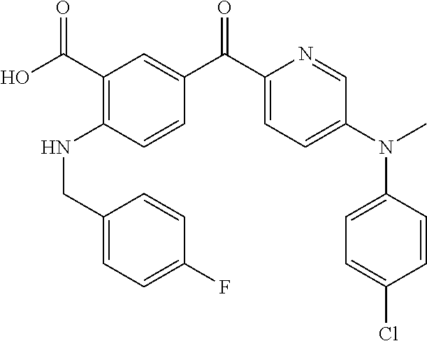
C1(C(O)=O)=C(NCC2=CC=C(F)C=C2)C=CC(C(C2=CC=C(N(C3=CC=C(Cl)C=C3)C)C=N2)=O)=C1
